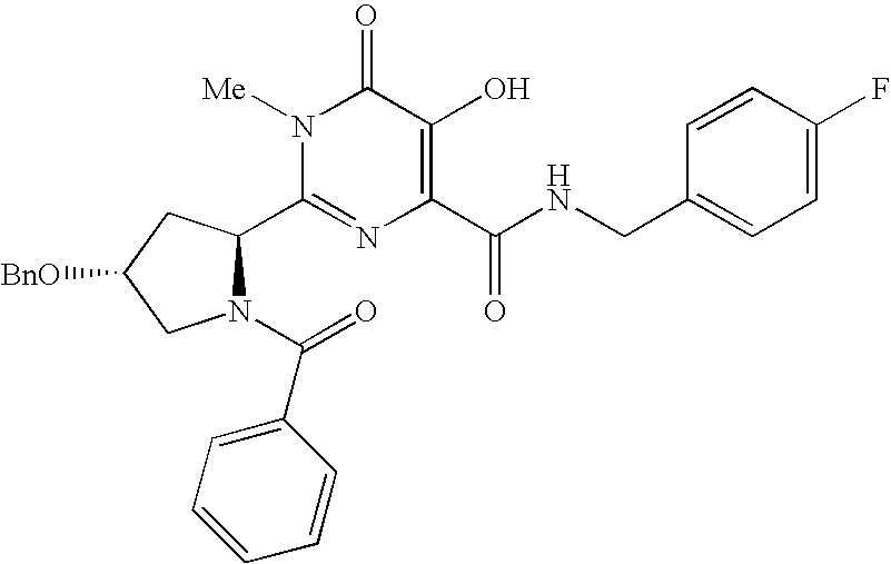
N1(C(=O)C2=CC=CC=C2)C(C2=NC(C(NCC3=CC=C(F)C=C3)=O)=C(O)C(=O)N2[Me])CC([BnO])C1
